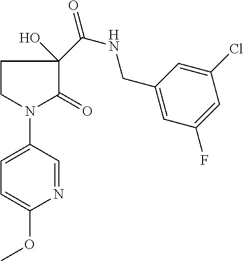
C1CN(C2=CC=C(OC)N=C2)C(=O)C1(C(=O)NCC1=CC(F)=CC(Cl)=C1)O
